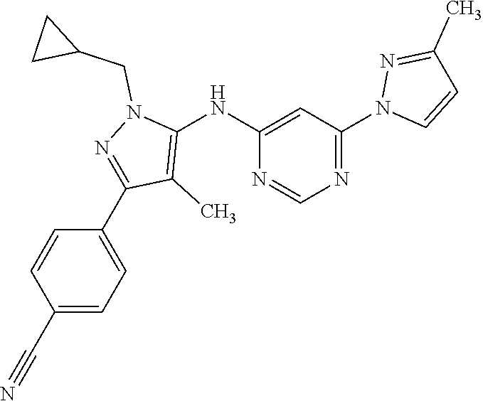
N1=C(N2C=CC(C)=N2)C=C(NC2=C(C)C(C3=CC=C(C#N)C=C3)=NN2CC2CC2)N=C1
